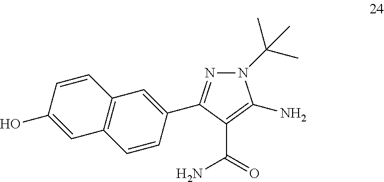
N1(C(C)(C)C)N=C(C2=CC3=C(C=C2)C=C(O)C=C3)C(C(=O)N)=C1N
